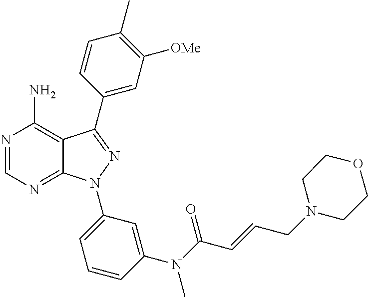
N1=CN=C2C(=C1N)C(C1=CC([OMe])=C(C)C=C1)=NN2C1=CC=CC(N(C(C=CCN2CCOCC2)=O)C)=C1
